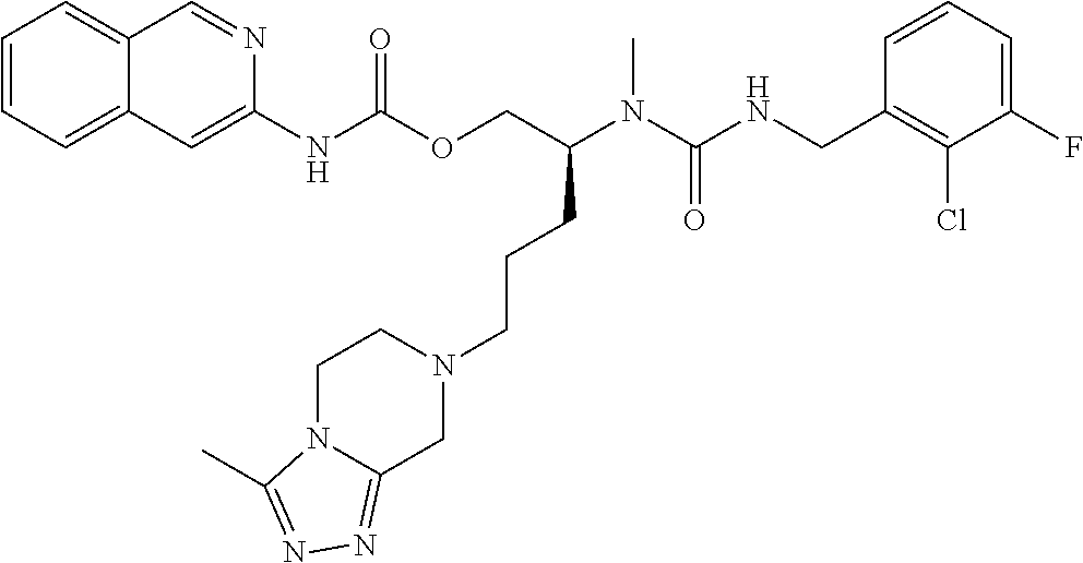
C1=CC(CNC(N(C)C(COC(NC2=CC3=CC=CC=C3C=N2)=O)CCCN2CCN3C(=NN=C3C)C2)=O)=C(Cl)C(F)=C1
